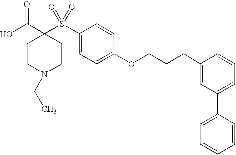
C1(S(C2(C(O)=O)CCN(CC)CC2)(=O)=O)=CC=C(OCCCC2=CC(C3=CC=CC=C3)=CC=C2)C=C1
